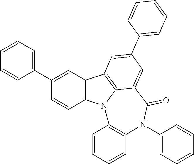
C1=CC=C(C2=CC3=C(C=C2)N2C4=C3C=C(C3=CC=CC=C3)C=C4C(=O)N3C4=C2C=CC=C4C2=C3C=CC=C2)C=C1
